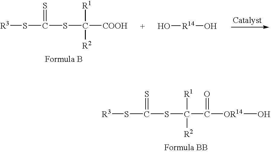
[R3]SC(SC([COOH])([R1])[R2])=S.O[R14]O.S(C(SC(C([OR14]O)=O)([R1])[R2])=S)[R3]
